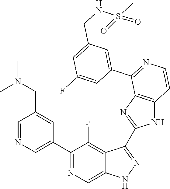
C1=NC=C(C2=NC=C3C(=C2F)C(C2=NC4=C(N2)C=CN=C4C2=CC(CNS(C)(=O)=O)=CC(F)=C2)=NN3)C=C1CN(C)C
